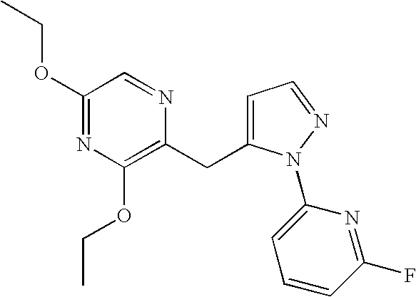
C1(OCC)=NC(OCC)=C(CC2=CC=NN2C2=CC=CC(F)=N2)N=C1
